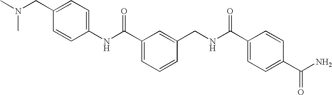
C1(NC(C2=CC=CC(CNC(C3=CC=C(C(N)=O)C=C3)=O)=C2)=O)=CC=C(CN(C)C)C=C1
